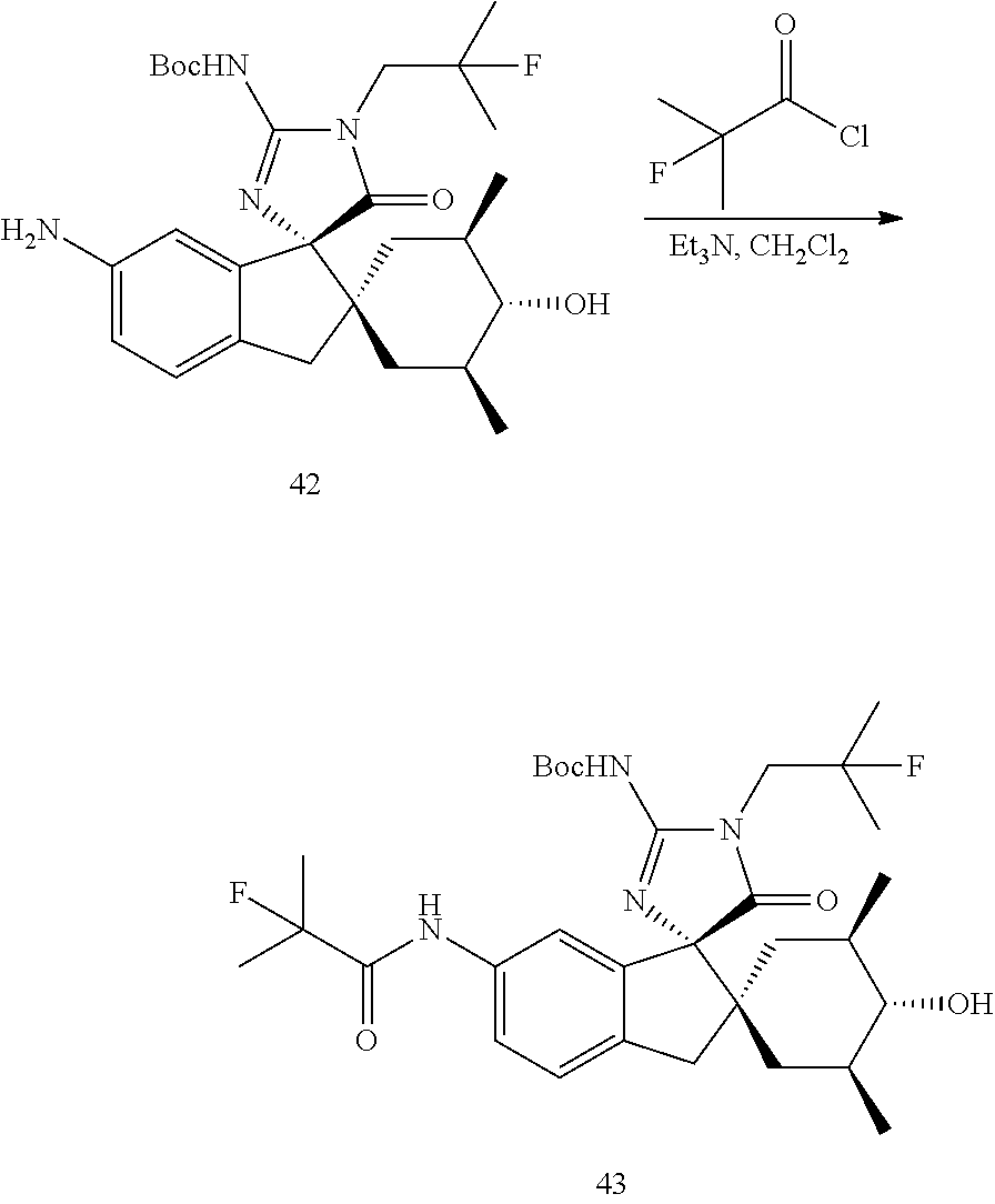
C1(N)=CC=C2C(=C1)C1(C3(C2)CC(C)C(O)C(C)C3)N=C([BocHN])N(CC(C)(C)F)C1=O.C(C(Cl)=O)(C)(C)F.C1(NC(C(C)(C)F)=O)=CC=C2C(=C1)C1(C3(C2)CC(C)C(O)C(C)C3)N=C([BocHN])N(CC(C)(C)F)C1=O
